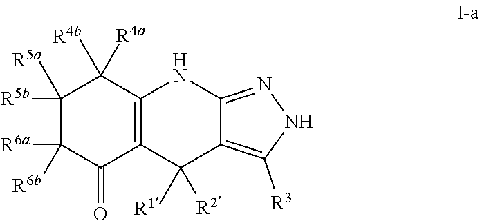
C1([R5b])([R5a])C([R6a])([R6b])C(=O)C2=C(C1([R4b])[R4a])NC1=NNC([R3])=C1C2([R1])[R2]
